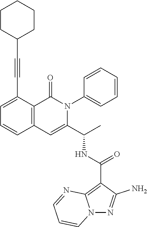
C1=C(C#CC2CCCCC2)C2=C(C=C1)C=C(C(C)NC(C1=C3N(N=C1N)C=CC=N3)=O)N(C1=CC=CC=C1)C2=O
